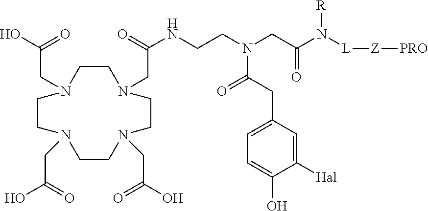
C1CN(CC(NCCN(CC(N([L][Z][PRO])[R])=O)C(CC2=CC=C(O)C([Hal])=C2)=O)=O)CCN(CC(O)=O)CCN(CC(O)=O)CCN1CC(O)=O
